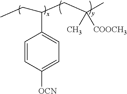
C1=CC([OCN])=CC=C1C(CC)CC(C)(C)[COOCH3]
